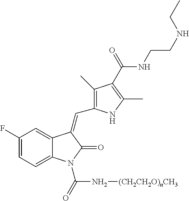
C1(F)=CC=C2C(=C1)C(=CC1=C(C)C(C(NCCNCC)=O)=C(C)N1)C(=O)N2C(=O)N[(CH2CH2O)nCH3]
